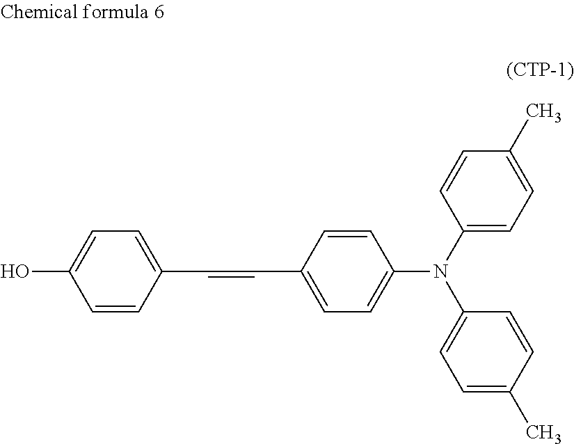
C(=CC1=CC=C(N(C2=CC=C(C)C=C2)C2=CC=C(C)C=C2)C=C1)C1=CC=C(O)C=C1
